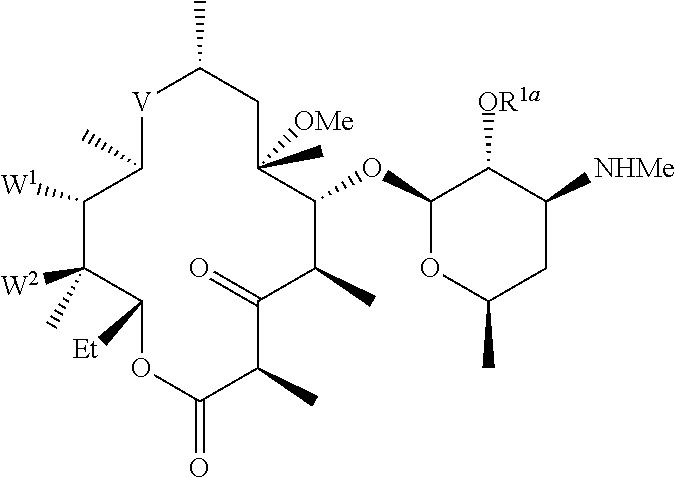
[V]1C(C)C([W1])C(C)([W2])C([Et])OC(=O)C(C)C(=O)C(C)C(OC2OC(C)CC([NHMe])C2[OR1a])C(C)([OMe])CC1C
